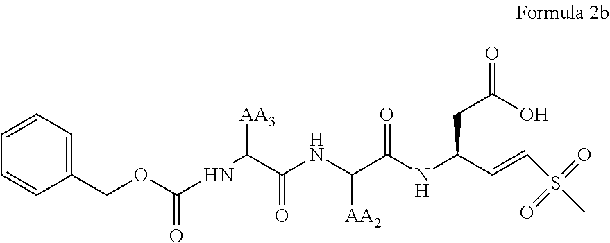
C1(COC(=O)NC([AA3])C(NC(C(NC(CC(=O)O)C=CS(C)(=O)=O)=O)[AA2])=O)=CC=CC=C1
